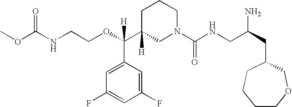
O=C(NCCOC(C1([H])CN(C(NCC(CC2CCCCOC2)N)=O)CCC1)(C1=CC(F)=CC(F)=C1)[H])OC
